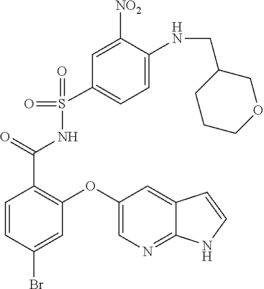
S(=O)(C1=CC=C(NCC2CCCOC2)C([NO2])=C1)(=O)NC(C1=C(OC2=CN=C3C(=C2)C=CN3)C=C(Br)C=C1)=O
